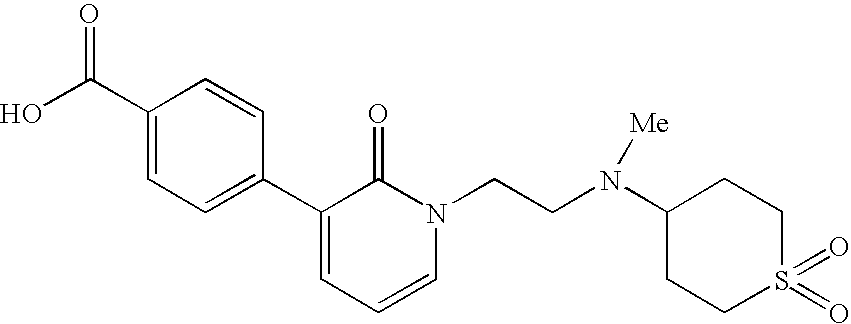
OC(C1=CC=C(C2=CC=CN(CCN([Me])C3CCS(=O)(=O)CC3)C2=O)C=C1)=O
